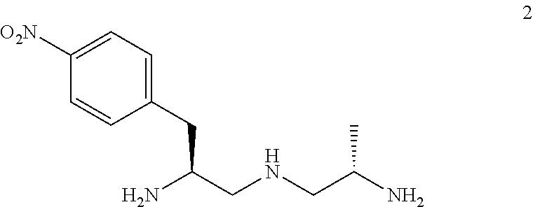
C1(CC(CNCC(N)C)N)=CC=C([O2N])C=C1
